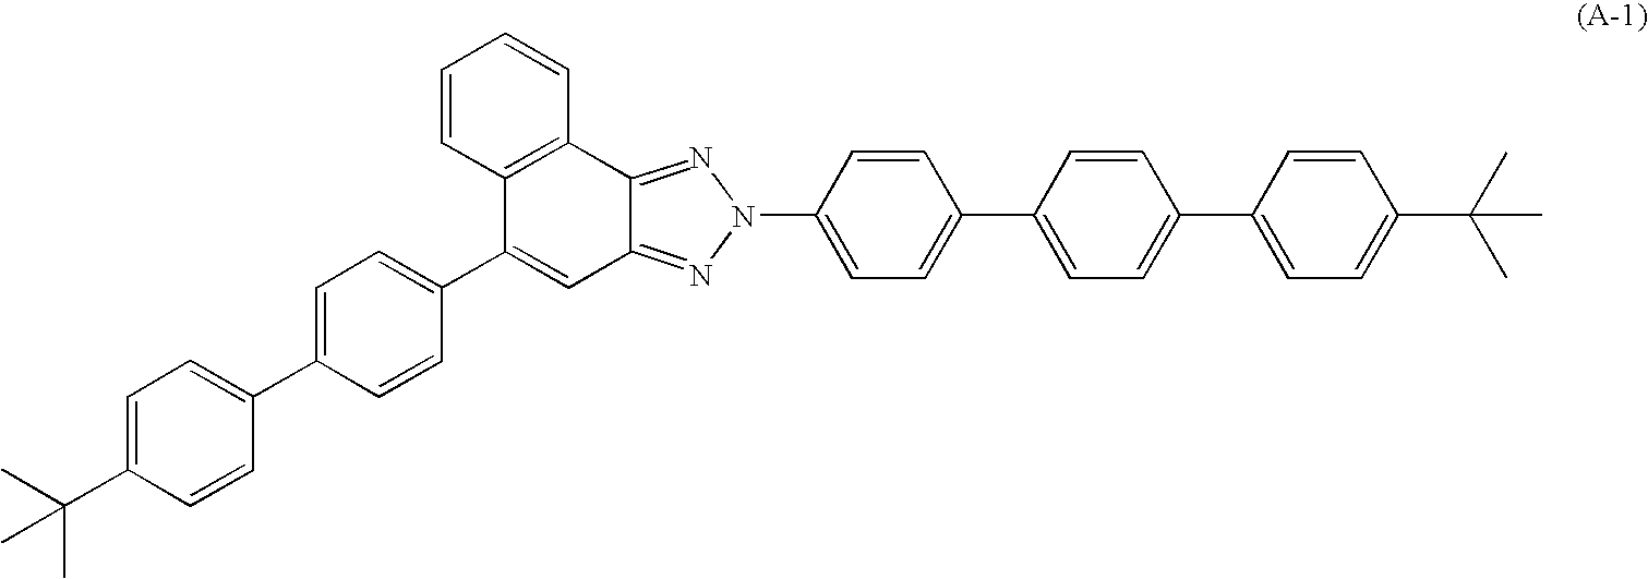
C1=C(C(C)(C)C)C=CC(C2=CC=C(C3=CC4=NN(C5=CC=C(C6=CC=C(C7=CC=C(C(C)(C)C)C=C7)C=C6)C=C5)N=C4C4=C3C=CC=C4)C=C2)=C1
